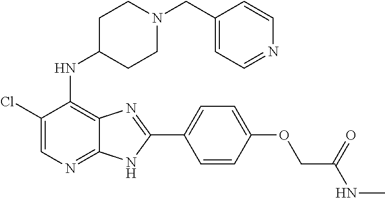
C1(Cl)=CN=C2C(=C1NC1CCN(CC3=CC=NC=C3)CC1)N=C(C1=CC=C(OCC(NC)=O)C=C1)N2
